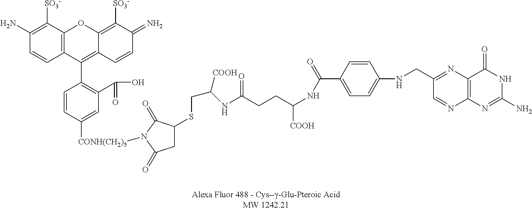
C1=CC(C(=O)NC([COOH])CCC(NC(CSC2CC(=O)N([CONH(CH2)5]C3=CC(C(=O)O)=C(C4=C5C(=C([SO3-])C(=N)C=C5)OC5=C4C=CC(N)=C5[SO3-])C=C3)C2=O)[COOH])=O)=CC=C1NCC1=NC2=C(N=C1)N=C(N)NC2=O
